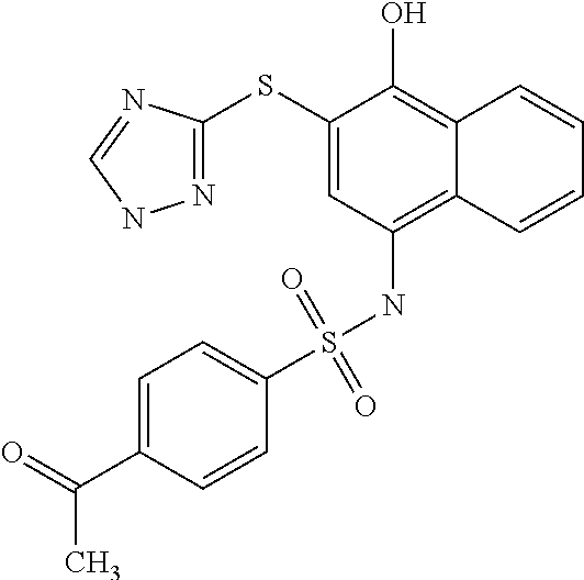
N1=C(SC2=CC(NS(=O)(=O)C3=CC=C(C(=O)C)C=C3)=C3C(=C2O)C=CC=C3)N=CN1
